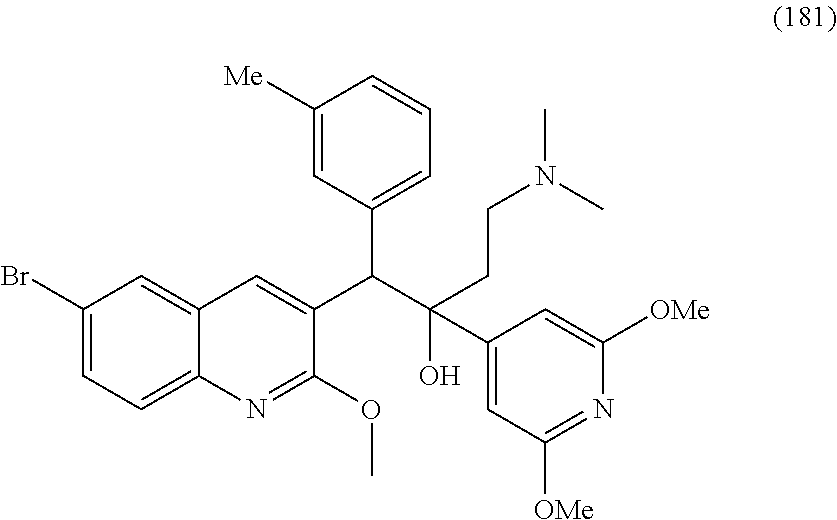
C1(Br)=CC=C2C(=C1)C=C(C(C1=CC=CC([Me])=C1)C(C1=CC([OMe])=NC([OMe])=C1)(O)CCN(C)C)C(OC)=N2
